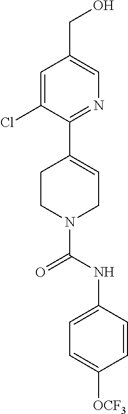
C1=C(Cl)C(C2=CCN(C(NC3=CC=C([OCF3])C=C3)=O)CC2)=NC=C1CO
